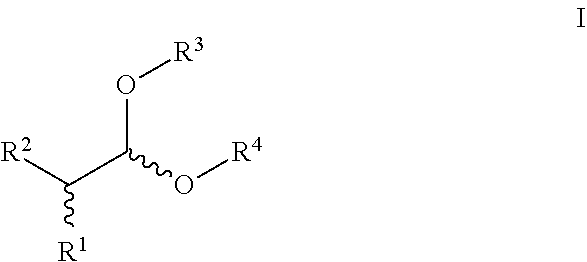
O([R4])C(C([R2])[R1])O[R3]
